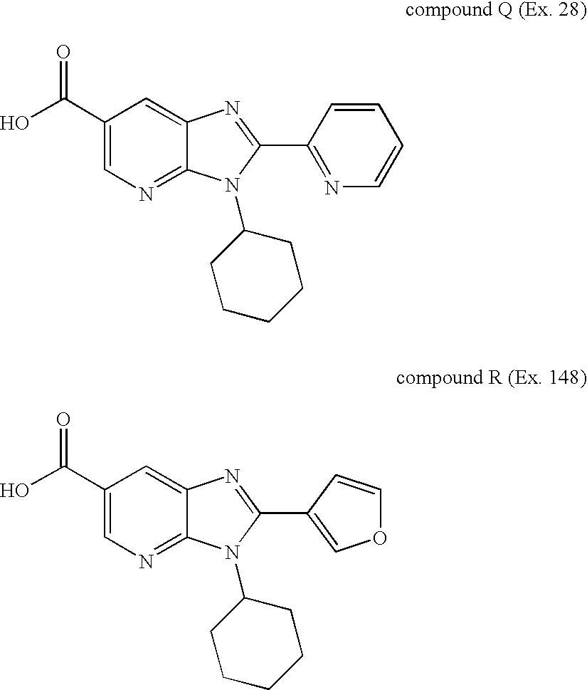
C1(C(O)=O)=CN=C2C(=C1)N=C(C1=NC=CC=C1)N2C1CCCCC1.C1(C(O)=O)=CN=C2C(=C1)N=C(C1=COC=C1)N2C1CCCCC1
